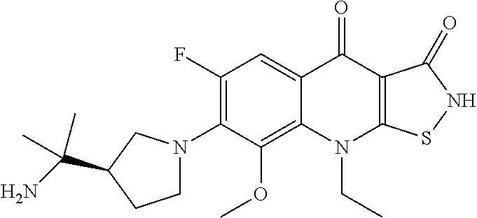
C12=C(OC)C(N3CCC(C(N)(C)C)C3)=C(F)C=C1C(=O)C1=C(N2CC)SNC1=O
